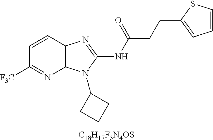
[C18H17F3N4OS].C1=CC2=C(N=C1[F3C])N(C1CCC1)C(NC(CCC1=CC=CS1)=O)=N2
